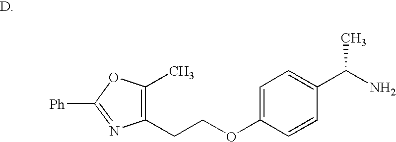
C1=C(OCCC2=C(C)OC([Ph])=N2)C=CC(C(N)C)=C1
